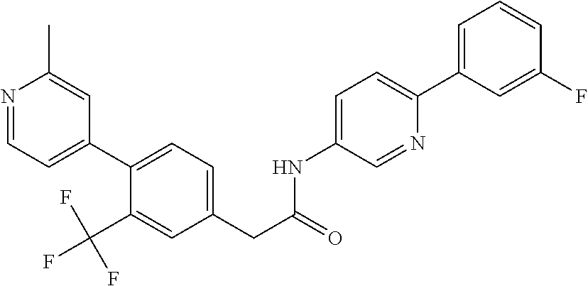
N1=CC=C(C2=CC=C(CC(=O)NC3=CC=C(C4=CC=CC(F)=C4)N=C3)C=C2C(F)(F)F)C=C1C
